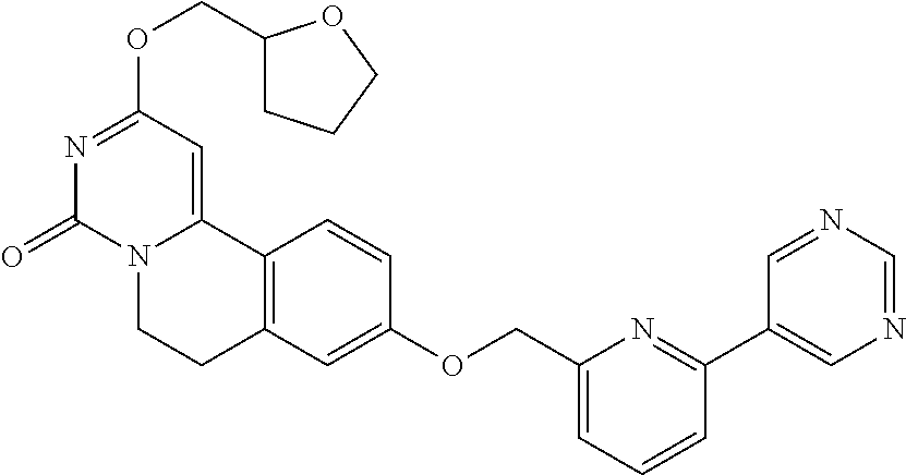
N1=C(OCC2CCCO2)C=C2N(C1=O)CCC1=C2C=CC(OCC2=CC=CC(C3=CN=CN=C3)=N2)=C1
